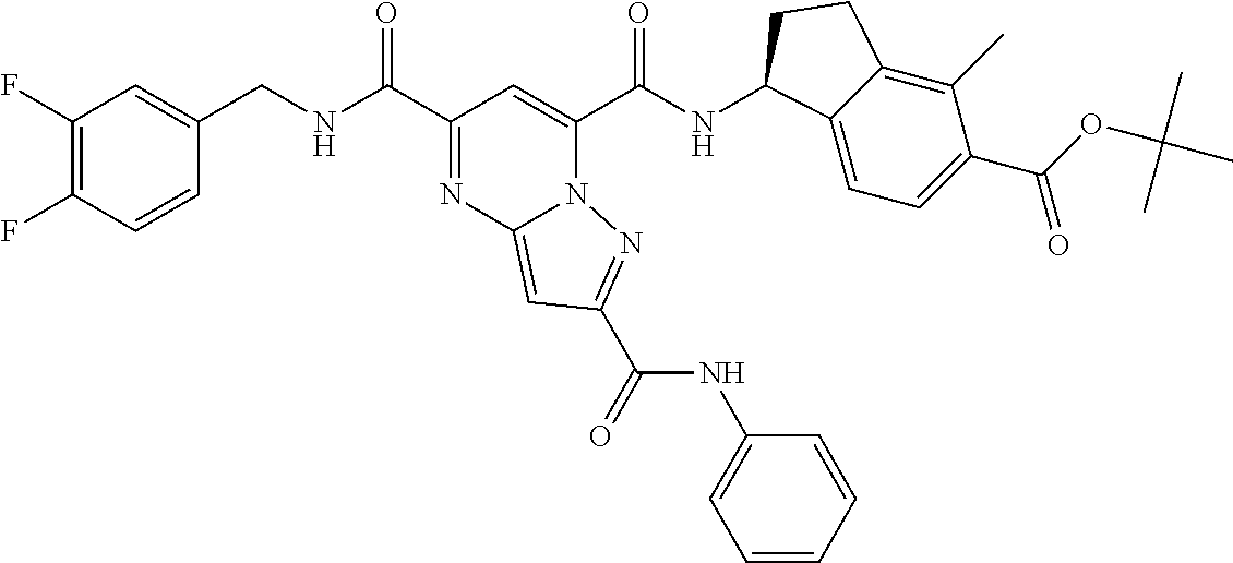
C1(F)=C(F)C=CC(CNC(C2=NC3=CC(C(=O)NC4=CC=CC=C4)=NN3C(C(NC3C4=CC=C(C(OC(C)(C)C)=O)C(C)=C4CC3)=O)=C2)=O)=C1
